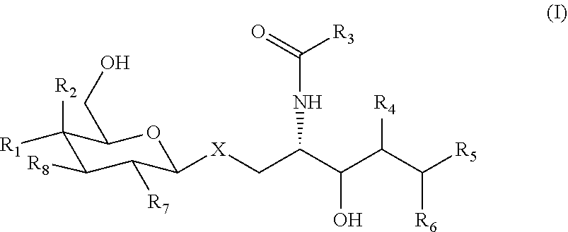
C1([R2])([R1])C([R8])C([R7])C([X]CC(C(C(C([R5])[R6])[R4])O)NC([R3])=O)OC1CO
